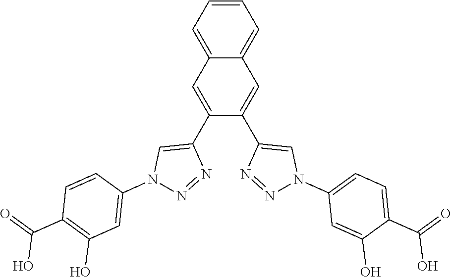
C1=CC=C2C(=C1)C=C(C1=CN(C3=CC=C(C(=O)O)C(O)=C3)N=N1)C(C1=CN(C3=CC(O)=C(C(=O)O)C=C3)N=N1)=C2
